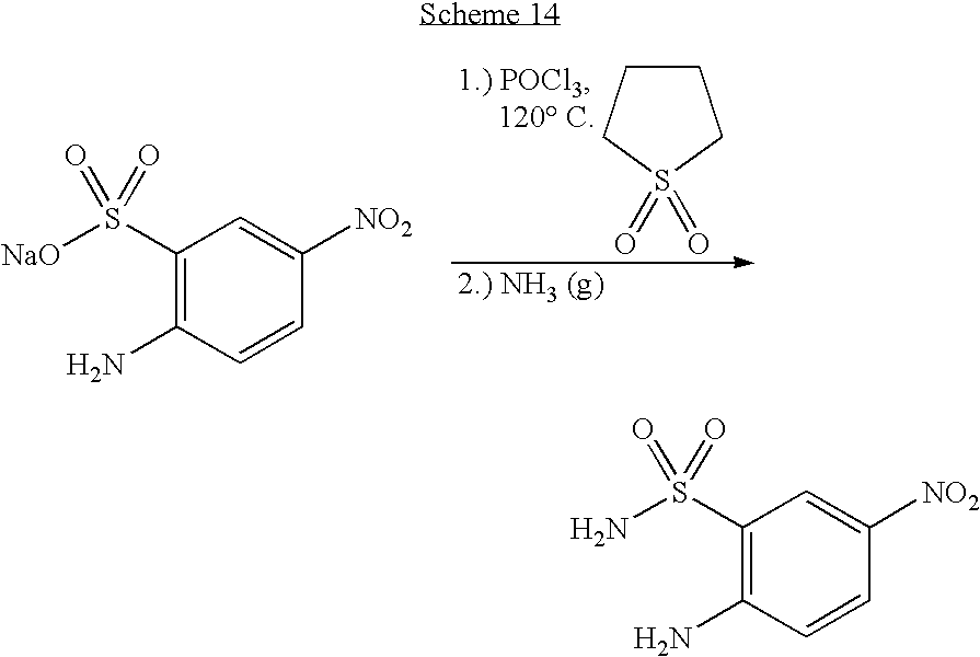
C1CCS(=O)(=O)C1.C1(S([NaO])(=O)=O)=C(N)C=CC([NO2])=C1.C1(S(N)(=O)=O)=C(N)C=CC([NO2])=C1
